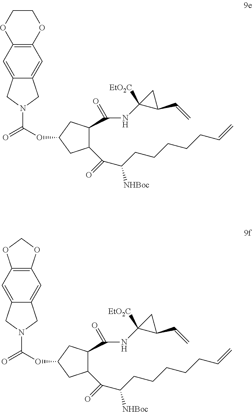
C12=C(C=C3C(=C1)CN(C(=O)OC1CC(C(=O)NC4([EtO2C])C(C=C)C4)C(C(=O)C(CCCCCC=C)[NHBoc])C1)C3)OCCO2.C12=C(C=C3C(=C1)CN(C(=O)OC1CC(C(=O)NC4([EtO2C])C(C=C)C4)C(C(=O)C(CCCCCC=C)[NHBoc])C1)C3)OCO2
